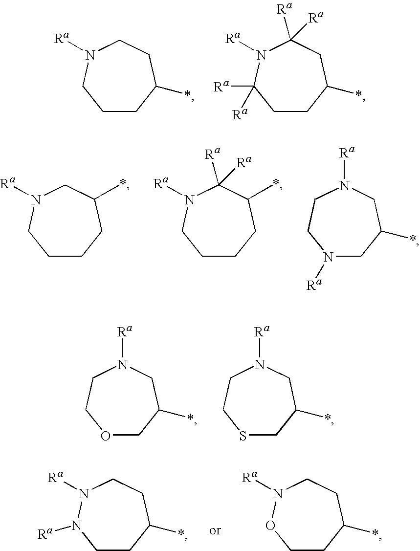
C1CC(*)CCN([Ra])C1.C1CC(*)CC([Ra])([Ra])N([Ra])C1([Ra])[Ra].C1CCC(*)CN([Ra])C1.C1CCC(*)C([Ra])([Ra])N([Ra])C1.N1([Ra])CC(*)CN([Ra])CC1.O1CC(*)CN([Ra])CC1.S1CC(*)CN([Ra])CC1.C1CC(*)CCN([Ra])N1[Ra].C1CC(*)CCN([Ra])O1
